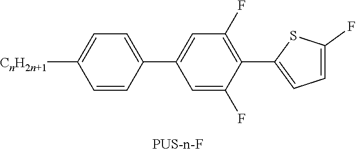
C1=CC(C2=CC(F)=C(C3=CC=C(F)S3)C(F)=C2)=CC=C1[CnH2n+1]
